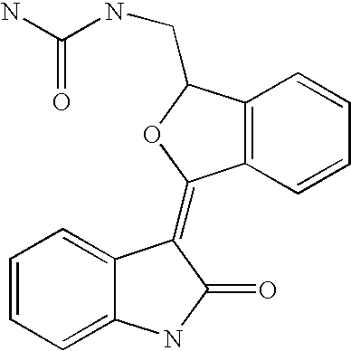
C1=CC=C2C(=C1)C(=C1C3=C(C(CNC(N)=O)O1)C=CC=C3)C(=O)N2
